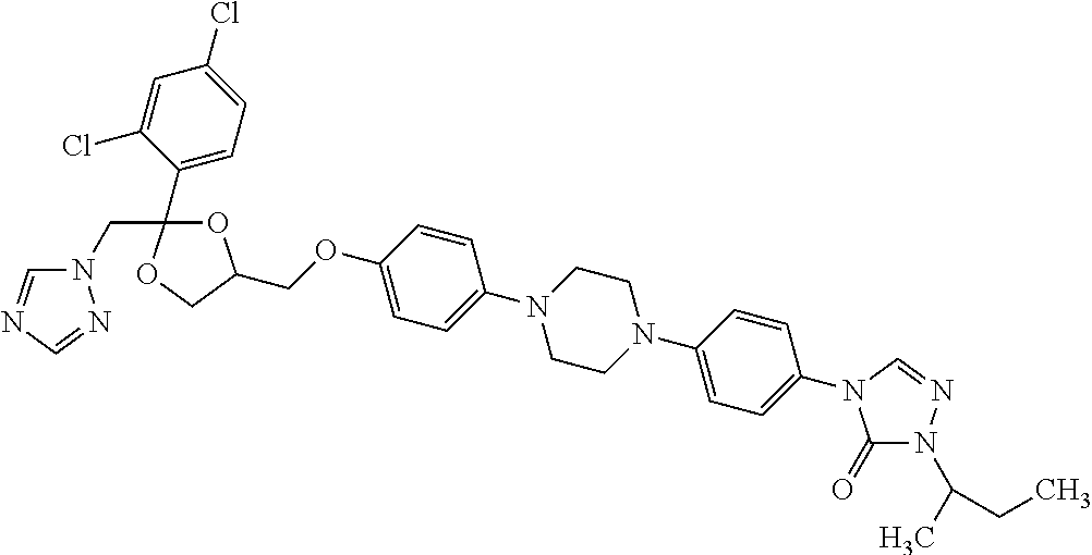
N1(CC2(C3=CC=C(Cl)C=C3Cl)OC(COC3=CC=C(N4CCN(C5=CC=C(N6C(=O)N(C(CC)C)N=C6)C=C5)CC4)C=C3)CO2)C=NC=N1
